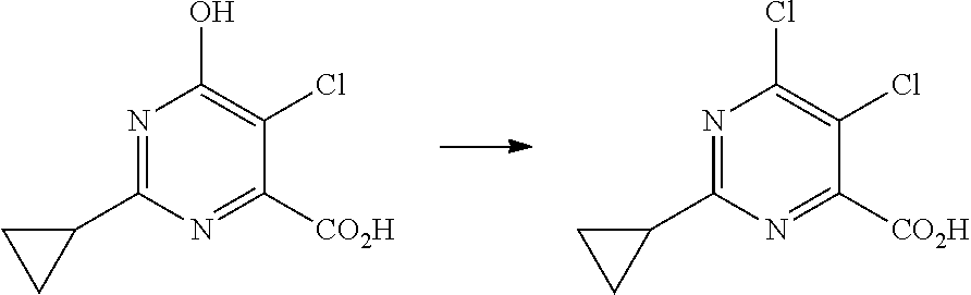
N1=C(C2CC2)N=C([CO2H])C(Cl)=C1Cl.N1=C(C2CC2)N=C([CO2H])C(Cl)=C1O
